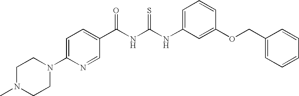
N(C(NC(=O)C1=CC=C(N2CCN(C)CC2)N=C1)=S)C1=CC=CC(OCC2=CC=CC=C2)=C1
